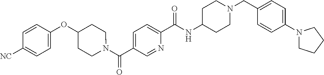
N(C(C1=CC=C(C(=O)N2CCC(OC3=CC=C([CN])C=C3)CC2)C=N1)=O)C1CCN(CC2=CC=C(N3CCCC3)C=C2)CC1
